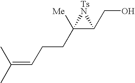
C(=CCCC1([Me])C(CO)[TsN]1)(C)C
